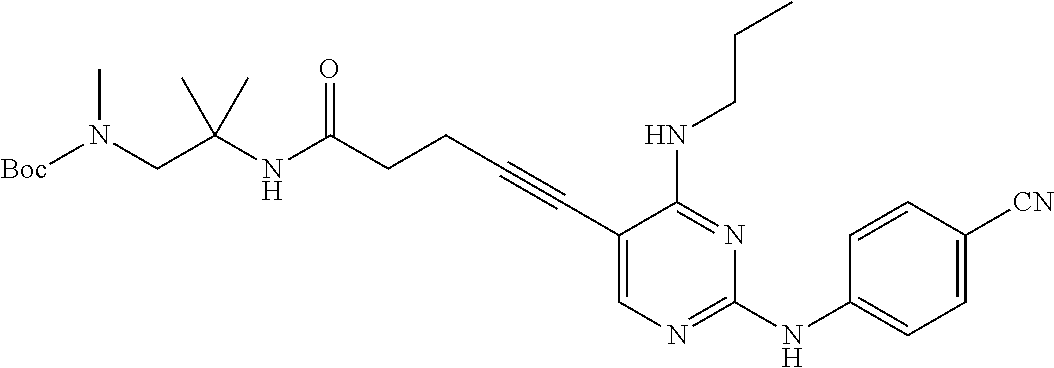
C(CC#CC1=CN=C(NC2=CC=C([CN])C=C2)N=C1NCCC)C(NC(CN([Boc])C)(C)C)=O
